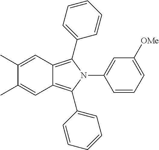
C1=CC=C([OMe])C=C1N1C(C2=CC=CC=C2)=C2C(=C1C1=CC=CC=C1)C=C(C)C(C)=C2
